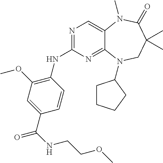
N1=C(NC2=C(OC)C=C(C(NCCOC)=O)C=C2)N=C2C(=C1)N(C)C(=O)C(C)(C)CN2C1CCCC1
